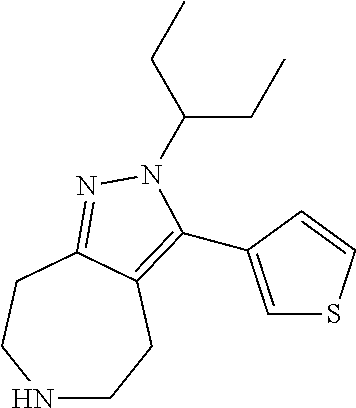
C(CC)(N1C(C2=CSC=C2)=C2CCNCCC2=N1)CC
